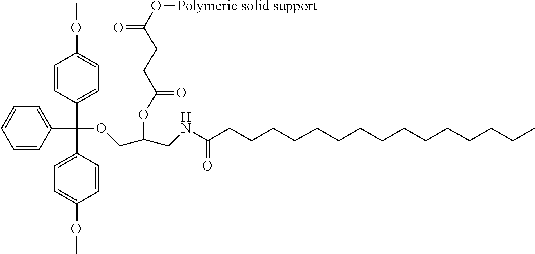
C1=CC(C(C2=CC=C(OC)C=C2)(OCC(CNC(CCCCCCCCCCCCCCC)=O)OC(CCC(O[Polymeric solid support])=O)=O)C2=CC=CC=C2)=CC=C1OC
